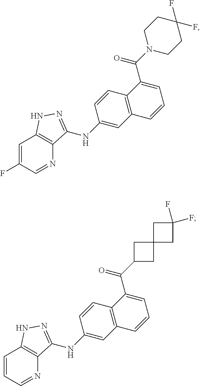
C1=C(F)C=NC2=C1NN=C2NC1=CC2=C(C=C1)C(C(N1CCC(F)(F)CC1)=O)=CC=C2.C1=CC=NC2=C1NN=C2NC1=CC2=C(C=C1)C(C(C1CC3(C1)CC(F)(F)C3)=O)=CC=C2
